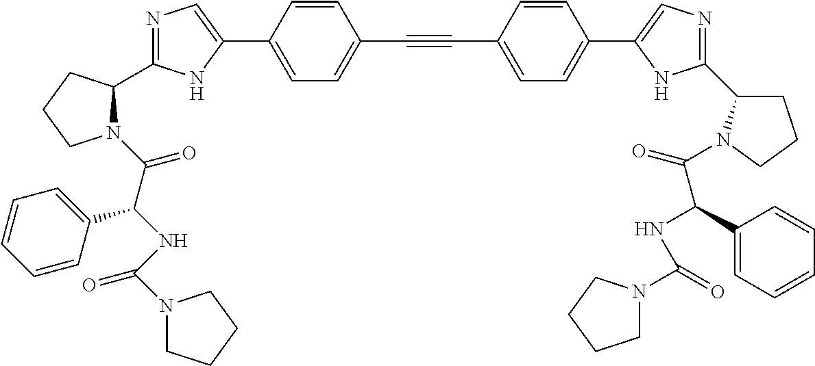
N1=C(C2N(C(C(NC(N3CCCC3)=O)C3=CC=CC=C3)=O)CCC2)NC(C2=CC=C(C#CC3=CC=C(C4=CN=C(C5CCCN5C(=O)C(NC(=O)N5CCCC5)C5=CC=CC=C5)N4)C=C3)C=C2)=C1
